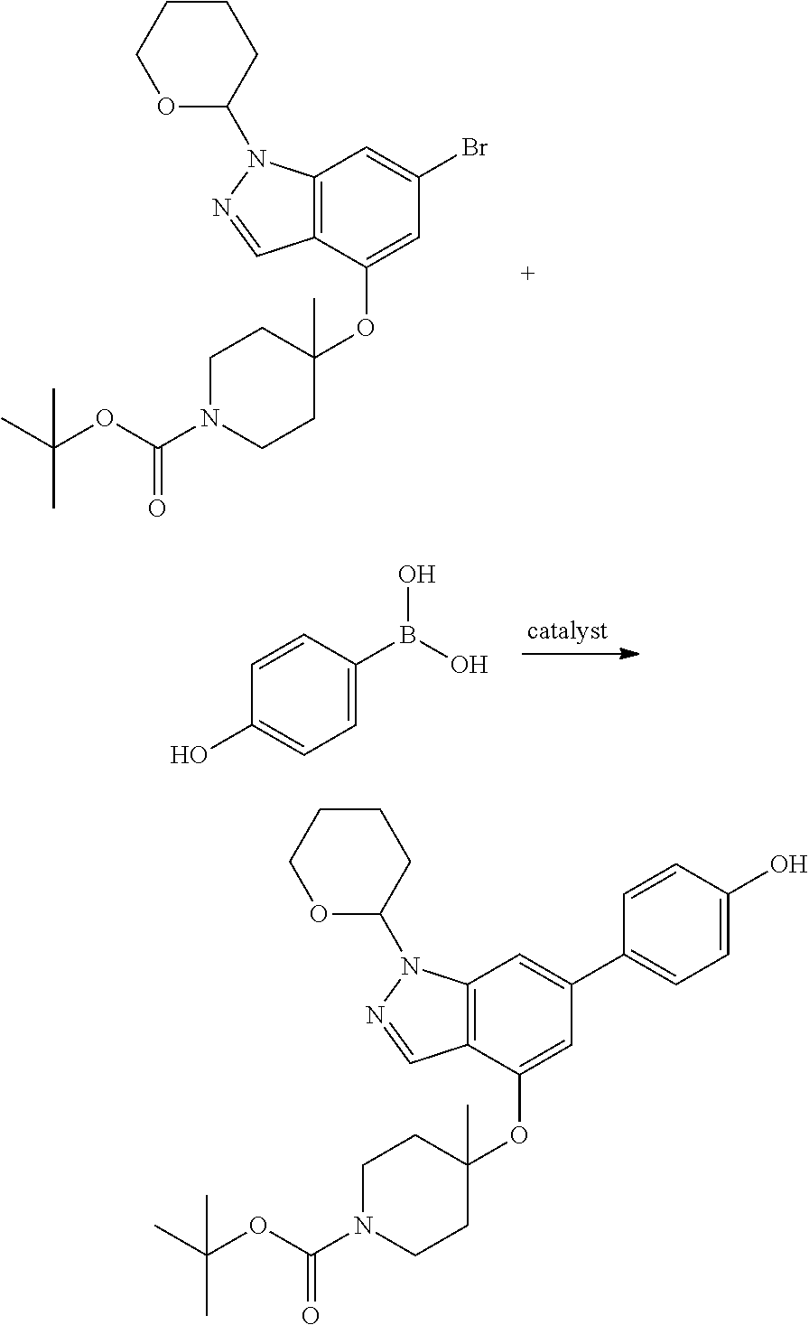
C1=CC(B(O)O)=CC=C1O.C1CCOC(N2C3=C(C(OC4(C)CCN(C(OC(C)(C)C)=O)CC4)=CC(C4=CC=C(O)C=C4)=C3)C=N2)C1.C1CCOC(N2C3=C(C(OC4(C)CCN(C(OC(C)(C)C)=O)CC4)=CC(Br)=C3)C=N2)C1
